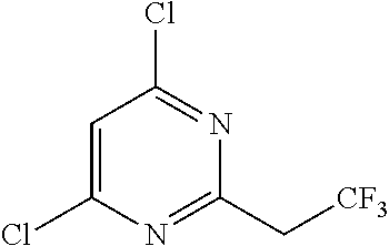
C1=C(Cl)N=C(C[CF3])N=C1Cl
